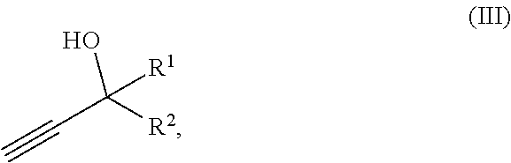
C(C(O)([R2])[R1])#C
